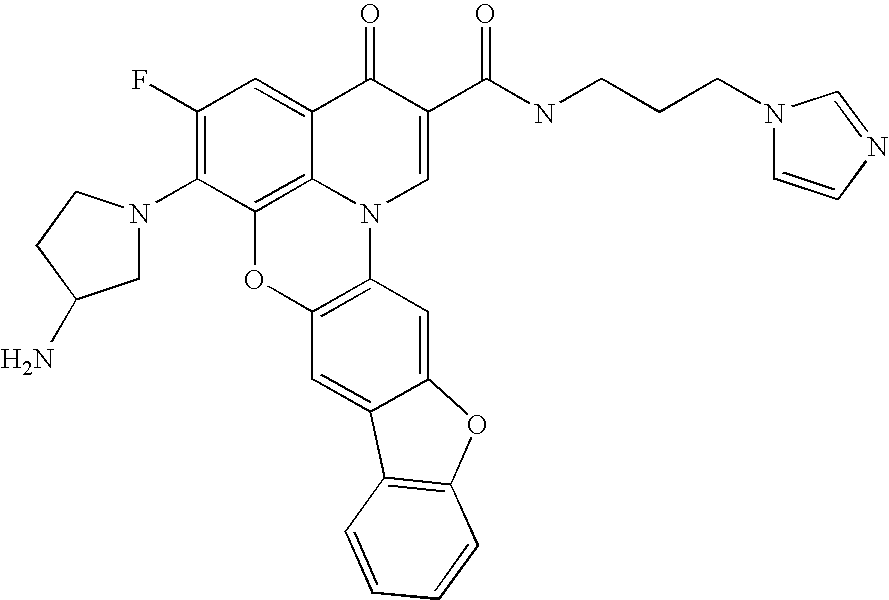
C1(F)=C(N2CC(N)CC2)C2=C3C(=C1)C(=O)C(C(NCCCN1C=CN=C1)=O)=CN3C1=C(O2)C=C2C(=C1)OC1=C2C=CC=C1
